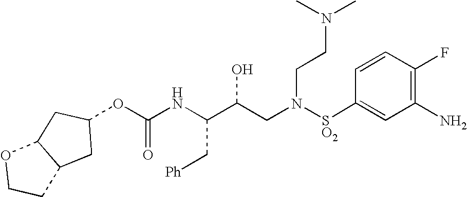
C(NC(C(CN([SO2]C1=CC(N)=C(F)C=C1)CCN(C)C)O)C[Ph])(=O)OC1CC2C(C1)OCC2
